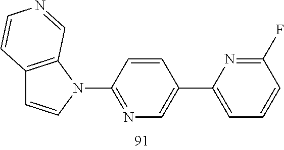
C12=C(N(C3=NC=C(C4=CC=CC(F)=N4)C=C3)C=C1)C=NC=C2
